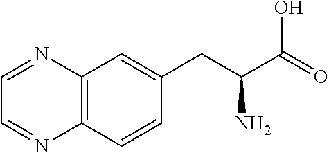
C12=C(C=CC(CC(C(=O)O)N)=C1)N=CC=N2
